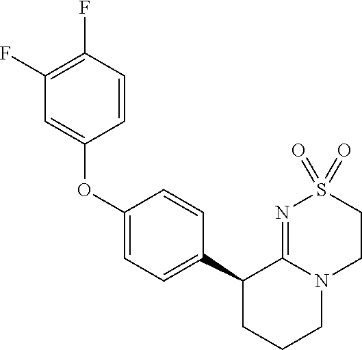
C1(F)=C(F)C=CC(OC2=CC=C(C3CCCN4C3=NS(=O)(=O)CC4)C=C2)=C1
